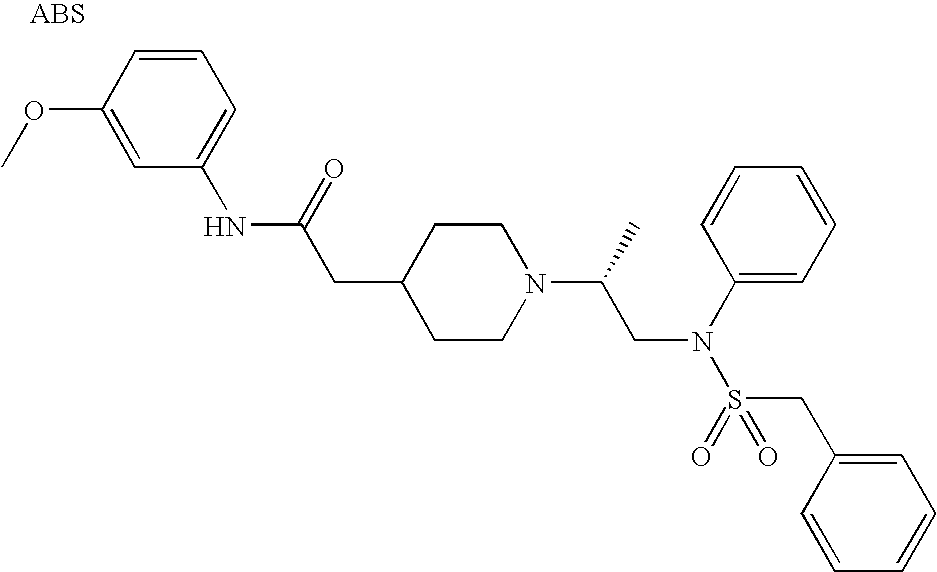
N(C1=CC=CC(OC)=C1)C(CC1CCN(C(C)CN(S(=O)(=O)CC2=CC=CC=C2)C2=CC=CC=C2)CC1)=O
